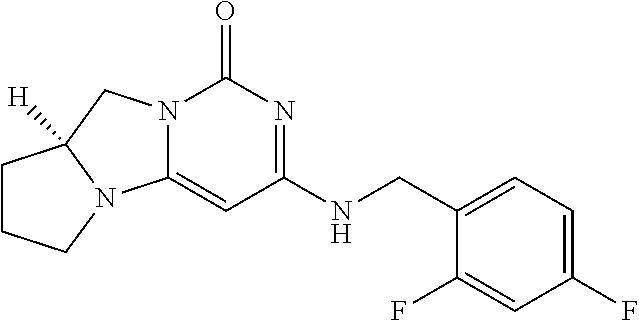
C1(CNC2=NC(=O)N3C(=C2)N2C([H])(C3)CCC2)=CC=C(F)C=C1F
